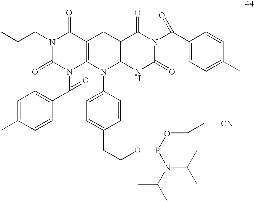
C(CN1C(=O)N(C(=O)C2=CC=C(C)C=C2)C2=C(C1=O)CC1=C(N2C2=CC=C(CCOP(OCC[CN])N(C(C)C)C(C)C)C=C2)NC(=O)N(C(C2=CC=C(C)C=C2)=O)C1=O)C
